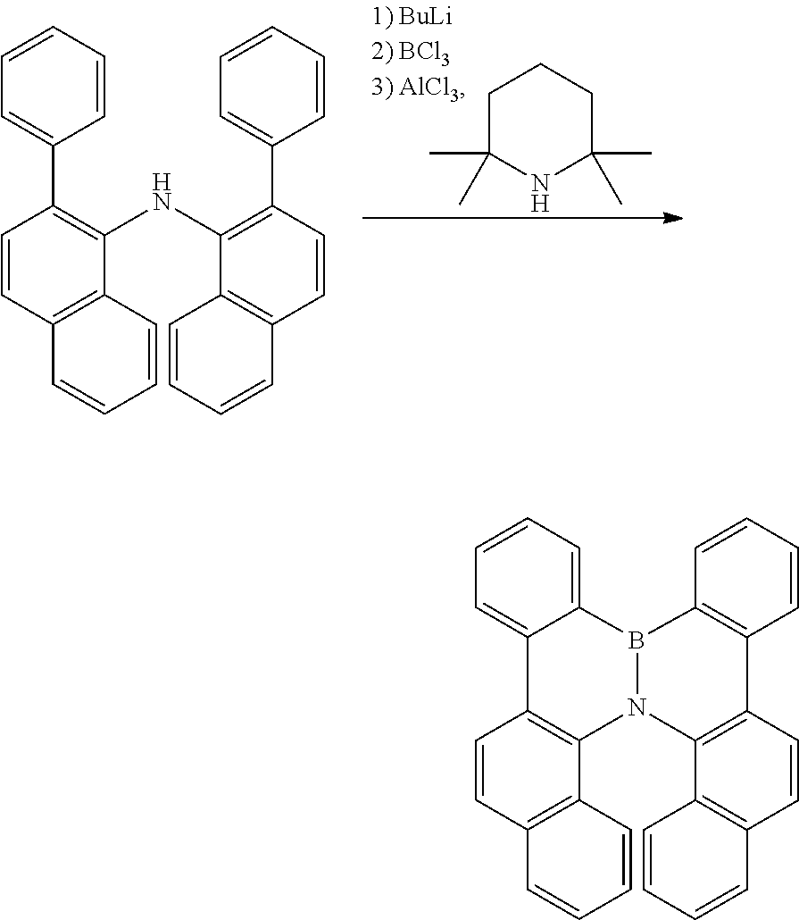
C1C(C)(C)NC(C)(C)CC1.C1=CC2=C(C(NC3=C(C4=CC=CC=C4)C=CC4=C3C=CC=C4)=C1C1=CC=CC=C1)C=CC=C2.C1=CC2=C(C3=C1C1=CC=CC=C1B1C4=C(C5=C(C6=C(C=C5)C=CC=C6)N31)C=CC=C4)C=CC=C2
